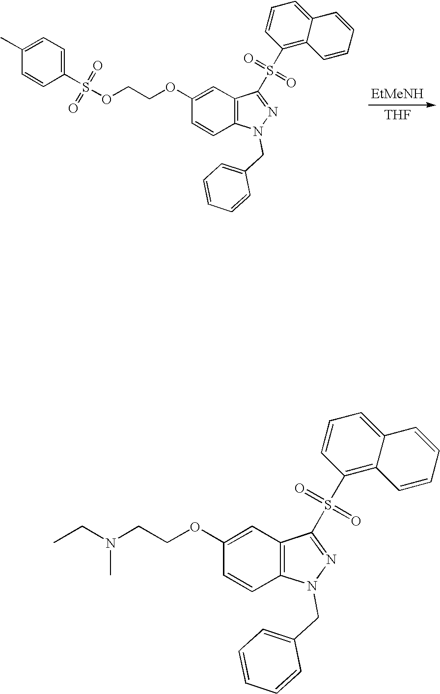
[THF].C1(OCCOS(C2=CC=C(C)C=C2)(=O)=O)=CC2=C(C=C1)N(CC1=CC=CC=C1)N=C2S(C1=C2C(=CC=C1)C=CC=C2)(=O)=O.C1(OCCN(CC)C)=CC2=C(C=C1)N(CC1=CC=CC=C1)N=C2S(C1=C2C(=CC=C1)C=CC=C2)(=O)=O
